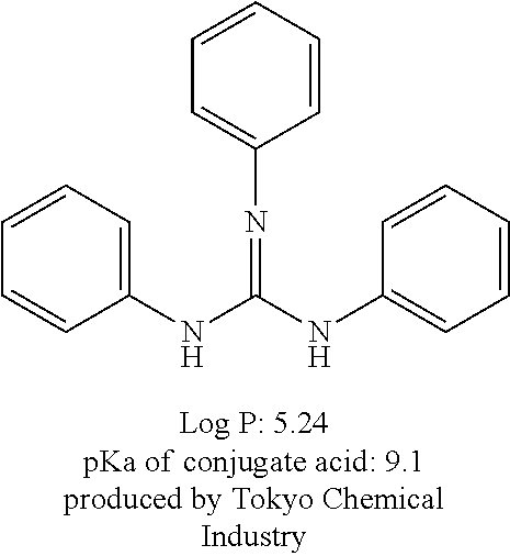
C1(NC(NC2=CC=CC=C2)=NC2=CC=CC=C2)=CC=CC=C1
